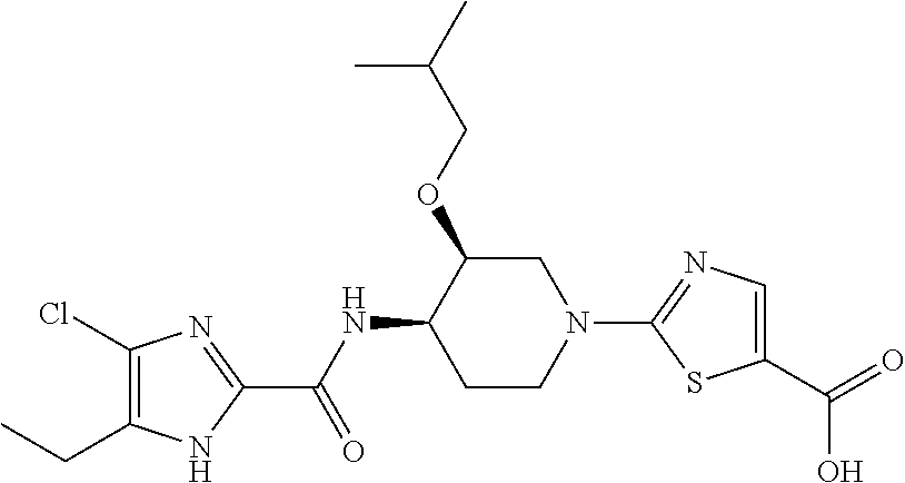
C1(Cl)=C(CC)NC(C(NC2CCN(C3=NC=C(C(=O)O)S3)CC2OCC(C)C)=O)=N1
